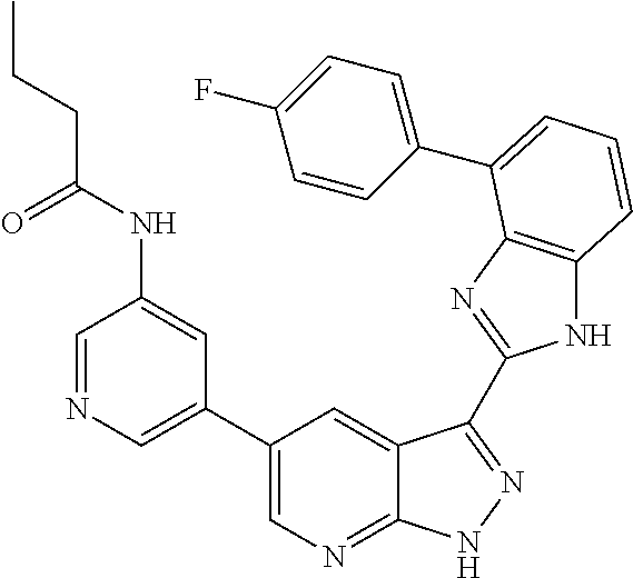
C1(C2=CN=CC(NC(CCC)=O)=C2)=CN=C2C(=C1)C(C1=NC3=C(N1)C=CC=C3C1=CC=C(F)C=C1)=NN2
